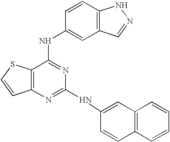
C12=C(N=C(NC3=CC4=C(C=C3)C=CC=C4)N=C1NC1=CC3=C(C=C1)NN=C3)C=CS2
